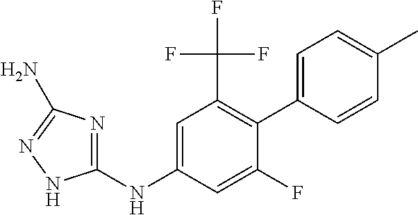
C1(NC2=CC(C(F)(F)F)=C(C3=CC=C(C)C=C3)C(F)=C2)=NC(N)=NN1
